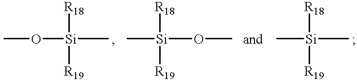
CO[Si]([R18])([R19])C.C[Si]([R18])([R19])OC.C[Si]([R18])([R19])C
